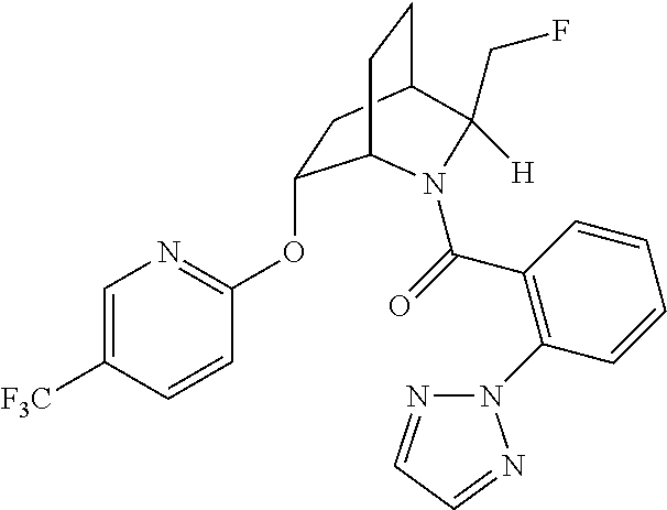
O(C1=NC=C([F3C])C=C1)C1CC2CCC1N(C(=O)C1=C(N3N=CC=N3)C=CC=C1)C2([H])CF
